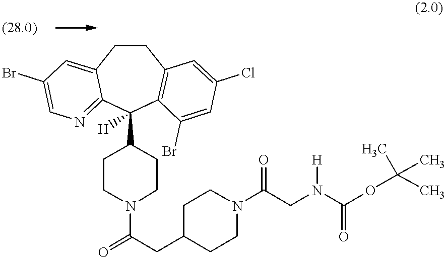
C1CC2=CC(Br)=CN=C2C(C2CCN(C(=O)CC3CCN(C(CN(C(OC(C)(C)C)=O)[H])=O)CC3)CC2)([H])C2=C1C=C(Cl)C=C2Br
